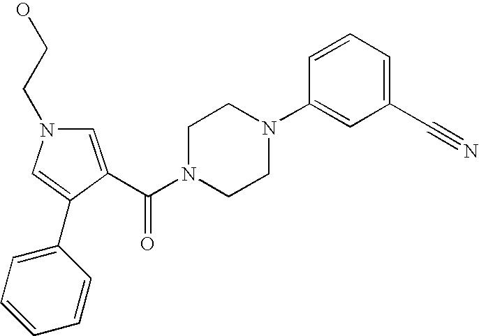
C1=C(C(N2CCN(C3=CC(C#N)=CC=C3)CC2)=O)C(C2=CC=CC=C2)=CN1CCO
